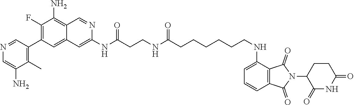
N(C(CCNC(CCCCCCNC1=CC=CC2=C1C(=O)N(C1CCC(=O)NC1=O)C2=O)=O)=O)C1=CC2=CC(C3=C(C)C(N)=CN=C3)=C(F)C(N)=C2C=N1
